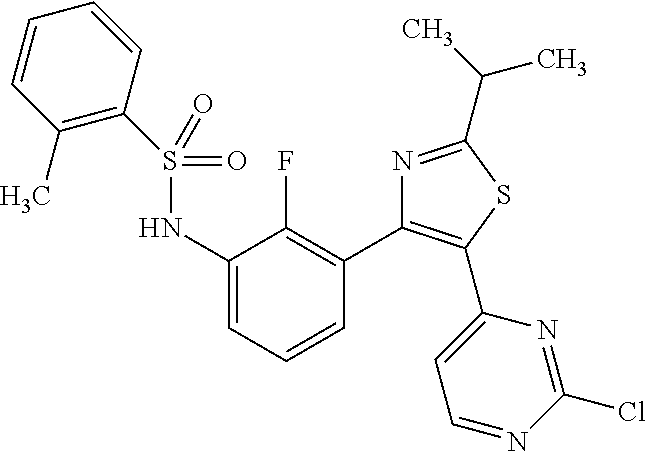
C1(S(NC2=CC=CC(C3=C(C4=CC=NC(Cl)=N4)SC(C(C)C)=N3)=C2F)(=O)=O)=C(C)C=CC=C1
